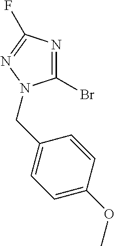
C1(Br)=NC(F)=NN1CC1=CC=C(OC)C=C1
